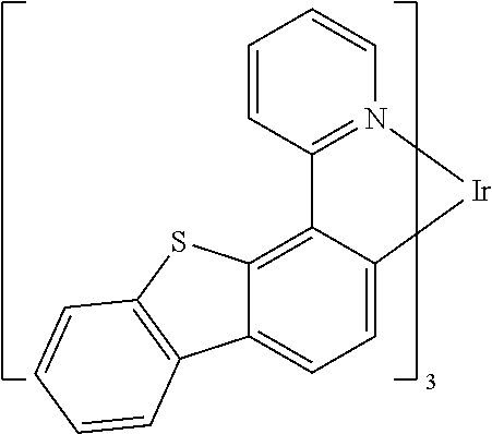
C1=CC2=N(C=C1)[Ir]C1=CC=C3C(=C21)SC1=C3C=CC=C1
